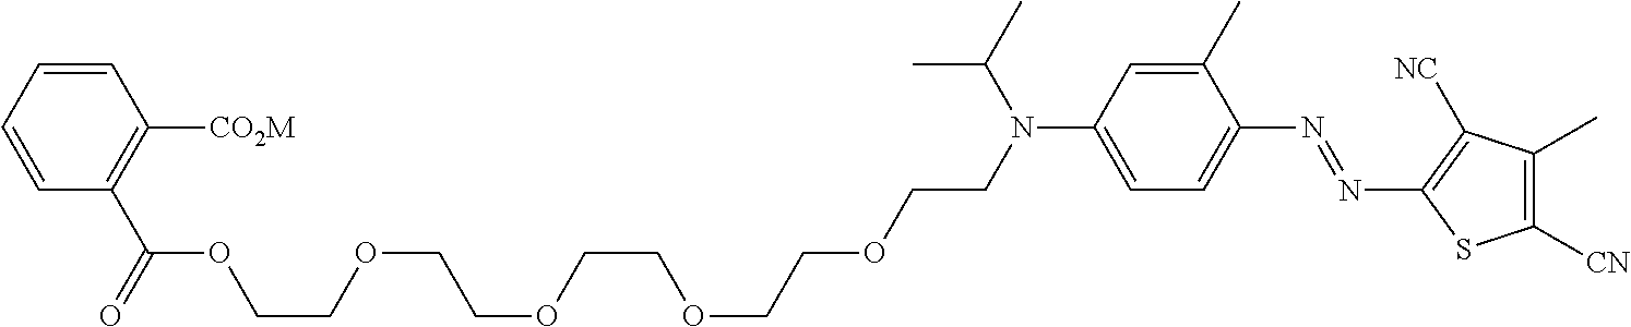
C1(C)=CC(N(CCOCCOCCOCCOCCOC(C2=C([CO2M])C=CC=C2)=O)C(C)C)=CC=C1N=NC1=C([NC])C(C)=C([CN])S1
